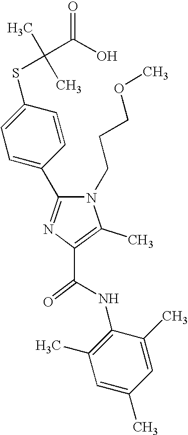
C(C1=C(C)N(CCCOC)C(C2=CC=C(SC(C)(C)C(O)=O)C=C2)=N1)(=O)NC1=C(C)C=C(C)C=C1C
